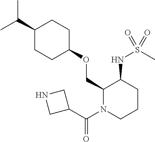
C(C)(C)C1CCC(OCC2N(C(C3CNC3)=O)CCCC2NS(C)(=O)=O)CC1
